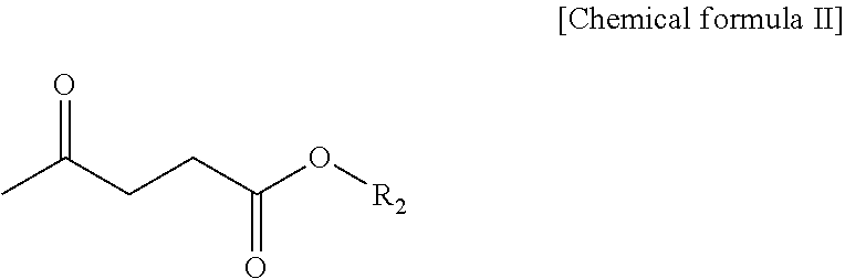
CC(CCC(O[R2])=O)=O
